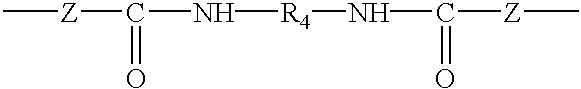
C[Z]C(=O)N[R4]NC([Z]C)=O
